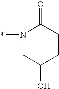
*N1CC(O)CCC1=O
